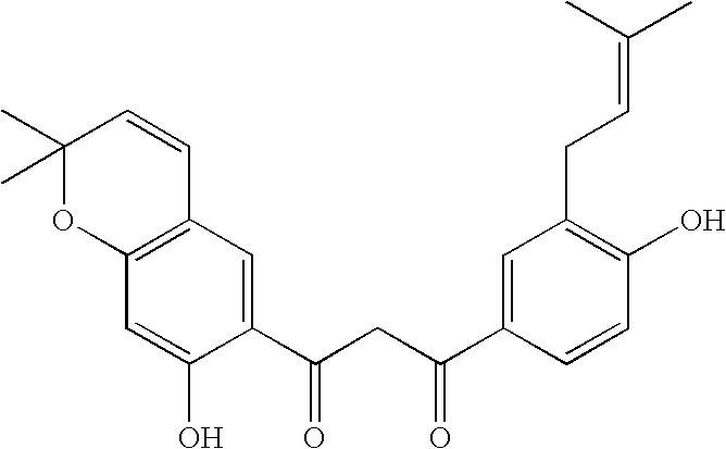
C12=C(C=C(O)C(C(CC(C3=CC(CC=C(C)C)=C(O)C=C3)=O)=O)=C1)OC(C)(C)C=C2
